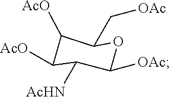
C1([AcO])C([AcHN])C([OAc])OC(C[OAc])C1[AcO]
